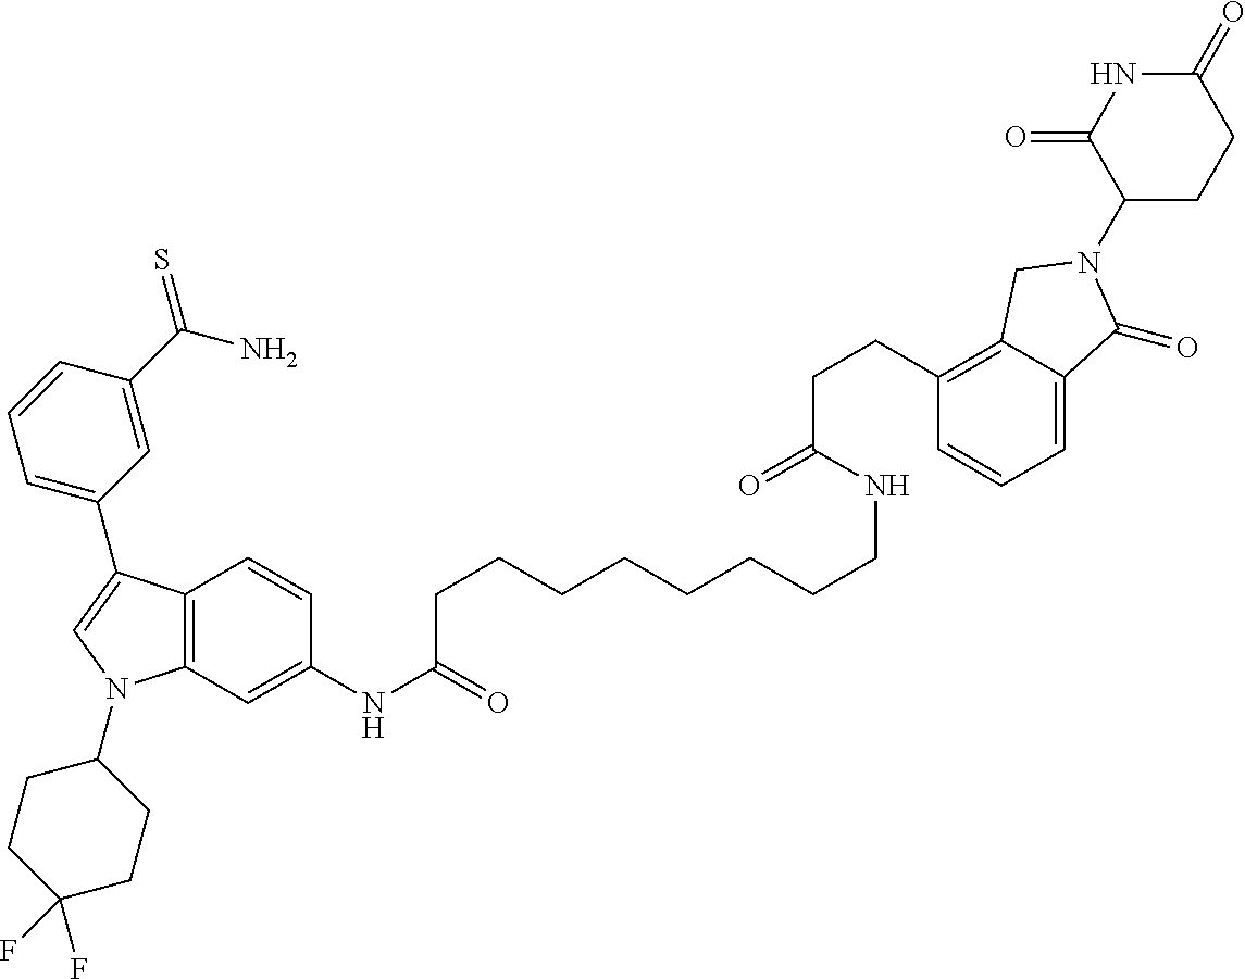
C12=C(C=C(NC(=O)CCCCCCCCNC(=O)CCC3=C4C(=CC=C3)C(=O)N(C3CCC(=O)NC3=O)C4)C=C1)N(C1CCC(F)(F)CC1)C=C2C1=CC=CC(C(N)=S)=C1
